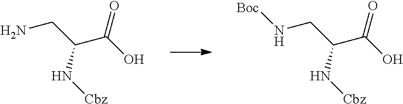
NCC(C(O)=O)N[Cbz].[Boc]NCC(C(O)=O)N[Cbz]
